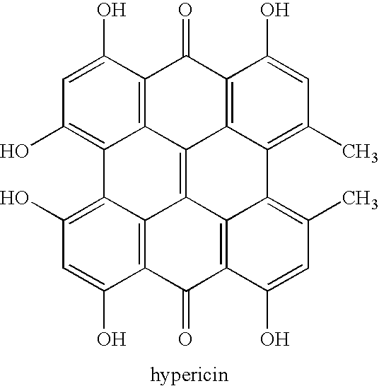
C12=C3C(O)=CC(O)=C1C1=C(O)C=C(O)C4=C1C1=C2C2=C(C3=O)C(O)=CC(C)=C2C2=C(C)C=C(O)C(=C12)C4=O
